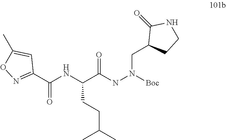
C(C(NN(CC1CCNC1=O)[Boc])=O)(NC(C1=NOC(C)=C1)=O)CCC(C)C
